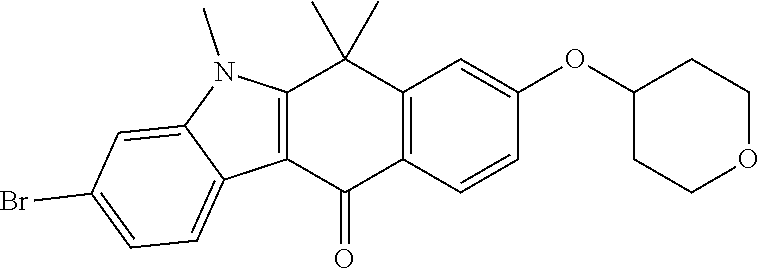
C12=C(C=CC(OC3CCOCC3)=C1)C(=O)C1=C(C2(C)C)N(C)C2=CC(Br)=CC=C12
